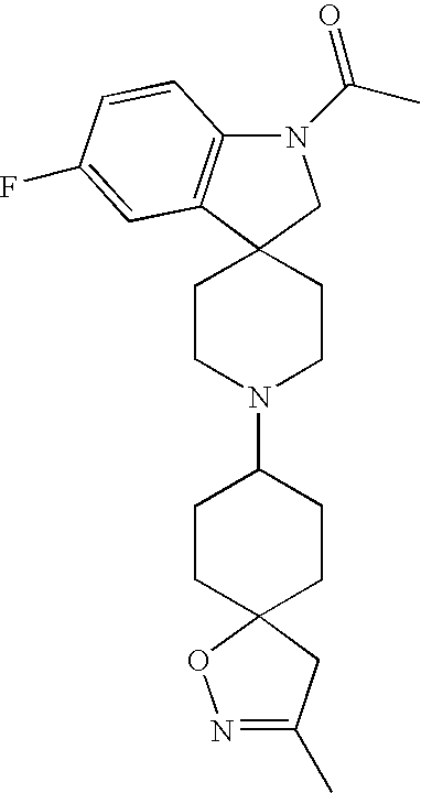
C12(CCN(C3CCC4(CC3)CC(C)=NO4)CC1)C1=C(N(C(C)=O)C2)C=CC(F)=C1
